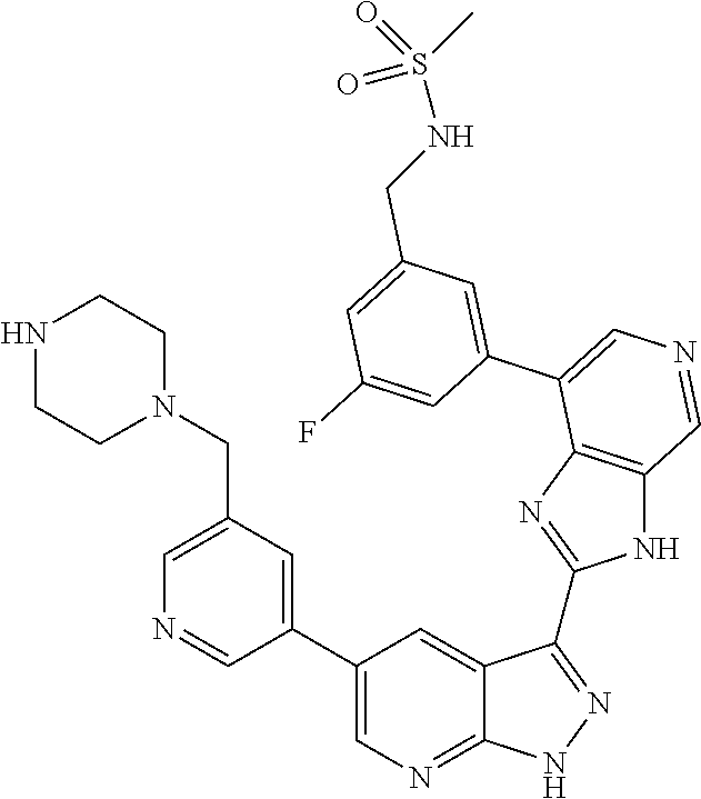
C1=C(CN2CCNCC2)C=C(C2=CN=C3C(=C2)C(C2=NC4=C(N2)C=NC=C4C2=CC(CNS(=O)(C)=O)=CC(F)=C2)=NN3)C=N1
